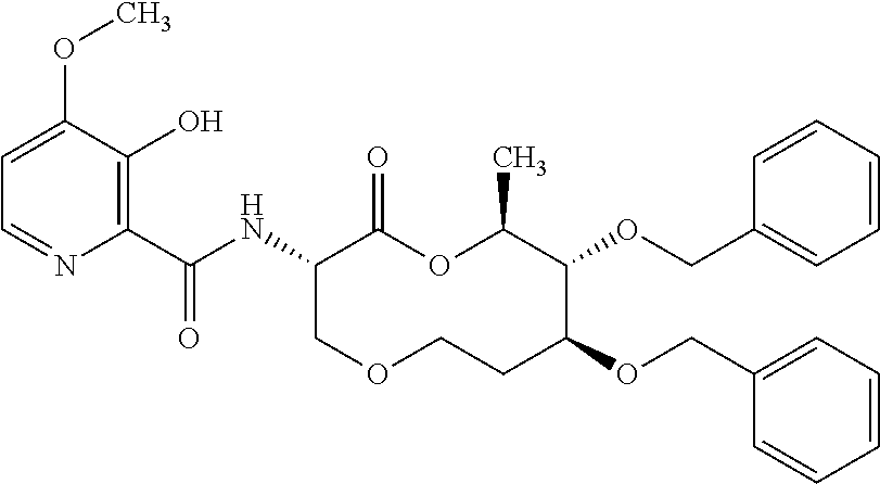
C1(C(NC2C(=O)OC(C)C(OCC3=CC=CC=C3)C(OCC3=CC=CC=C3)CCOC2)=O)=C(O)C(OC)=CC=N1
